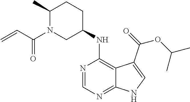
C1(C)N(C(C=C)=O)CC(NC2=C3C(=NC=N2)NC=C3C(OC(C)C)=O)CC1
